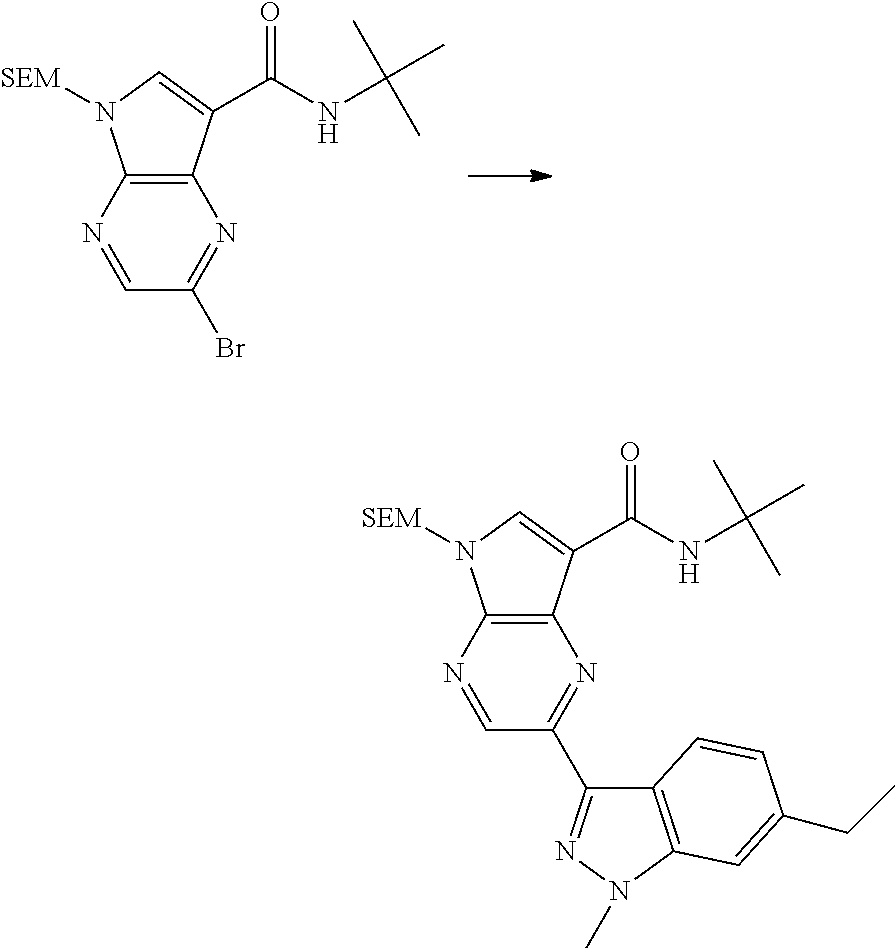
N1=CC(Br)=NC2=C1N([SEM])C=C2C(NC(C)(C)C)=O.N1=CC(C2=NN(C)C3=C2C=CC(CC)=C3)=NC2=C1N([SEM])C=C2C(NC(C)(C)C)=O
